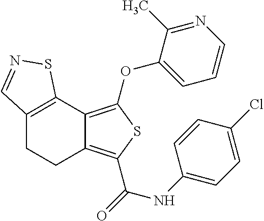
C12=C(C3=C(OC4=CC=CN=C4C)SC(C(=O)NC4=CC=C(Cl)C=C4)=C3CC1)SN=C2
